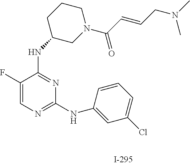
C1(F)=CN=C(NC2=CC(Cl)=CC=C2)N=C1NC1CN(C(C=CCN(C)C)=O)CCC1
